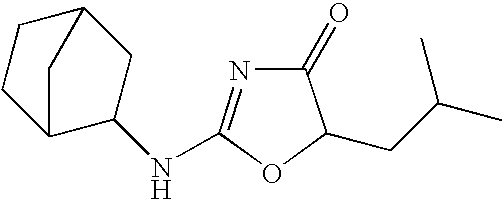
C1(=O)N=C(NC2CC3CCC2C3)OC1CC(C)C
